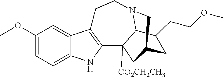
C1(OC)=CC=C2C(=C1)C1=C(N2)C2([CO2CH2CH3])C3N(CC1)CC(C2)CC3CCOC
